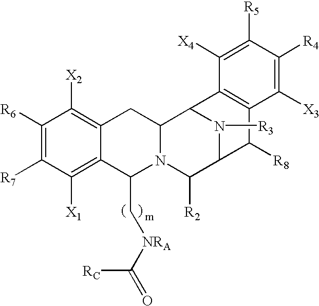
C1([R6])=C([R7])C([X1])=C2C(=C1[X2])CC1N(C2C[NRA]C([RC])=O)C([R2])C2N([R3])C1C1=C(C2[R8])C([X3])=C([R4])C([R5])=C1[X4]
